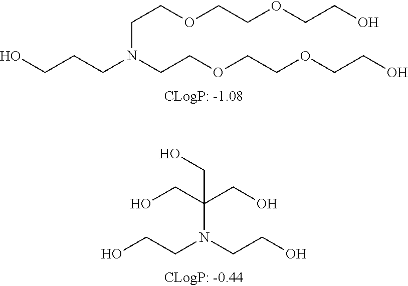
OCCCN(CCOCCOCCO)CCOCCOCCO.OCCN(CCO)C(CO)(CO)CO
